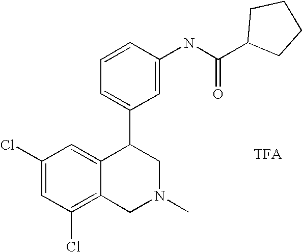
C1(Cl)=C2C(=CC(Cl)=C1)C(C1=CC=CC(NC(=O)C3CCCC3)=C1)CN(C)C2
